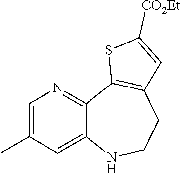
C1=C(C)C=C2C(=N1)C1=C(CCN2)C=C([CO2Et])S1
